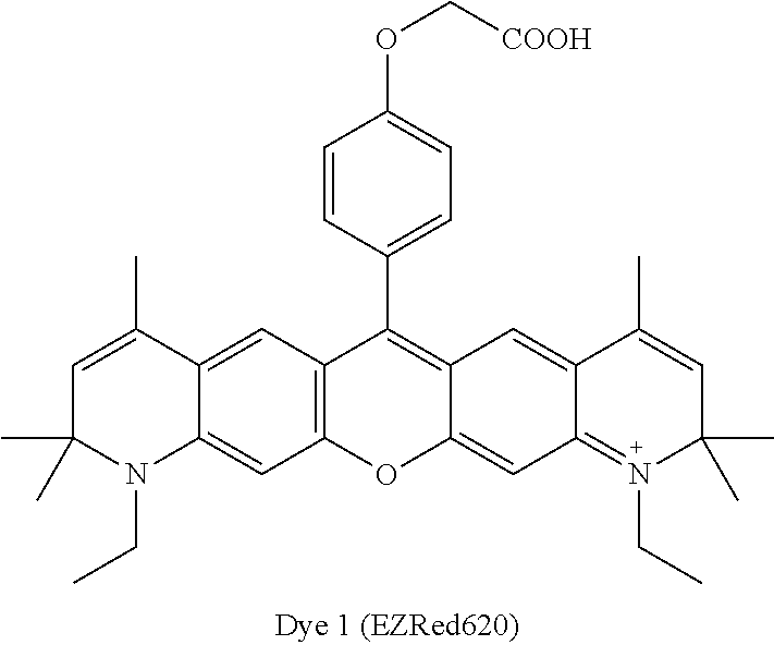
[COOH]COC1=CC=C(C2=C3C(=CC4=N(CC)C(C)(C)C=C(C)C4=C3)OC3=C2C=C2C(C)=CC(C)(C)N(CC)C2=C3)C=C1
